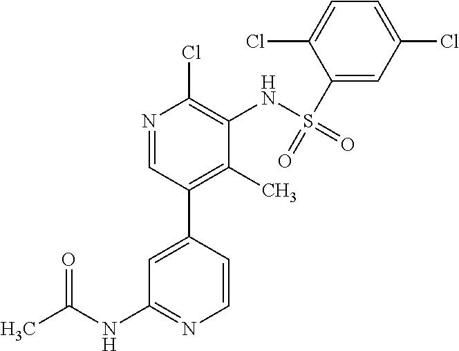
C1=CC(C2=C(C)C(NS(=O)(C3=CC(Cl)=CC=C3Cl)=O)=C(Cl)N=C2)=CC(NC(C)=O)=N1
